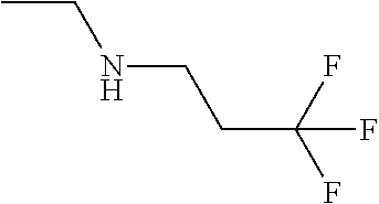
CCNCCC(F)(F)F
